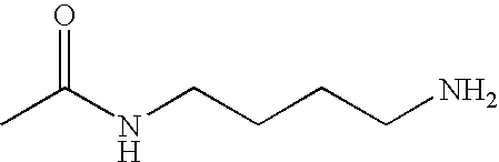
CC(NCCCCN)=O
